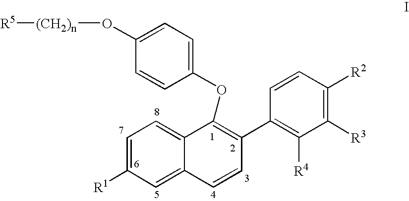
C1(OC2=C(C3=C([R4])C([R3])=C([R2])C=C3)C=CC3=CC([R1])=CC=C23)=CC=C(O[(CH2)n][R5])C=C1
